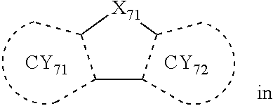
C1(C)C(C)C(C)[X71]C1C.[CY71].[CY72]
